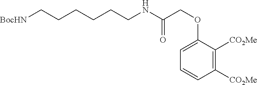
[BocHN]CCCCCCNC(COC1=CC=CC([CO2Me])=C1[CO2Me])=O
